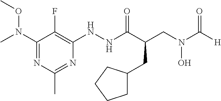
N(C(C(CN(C([H])=O)O)CC1CCCC1)=O)NC1=C(F)C(N(OC)C)=NC(C)=N1
